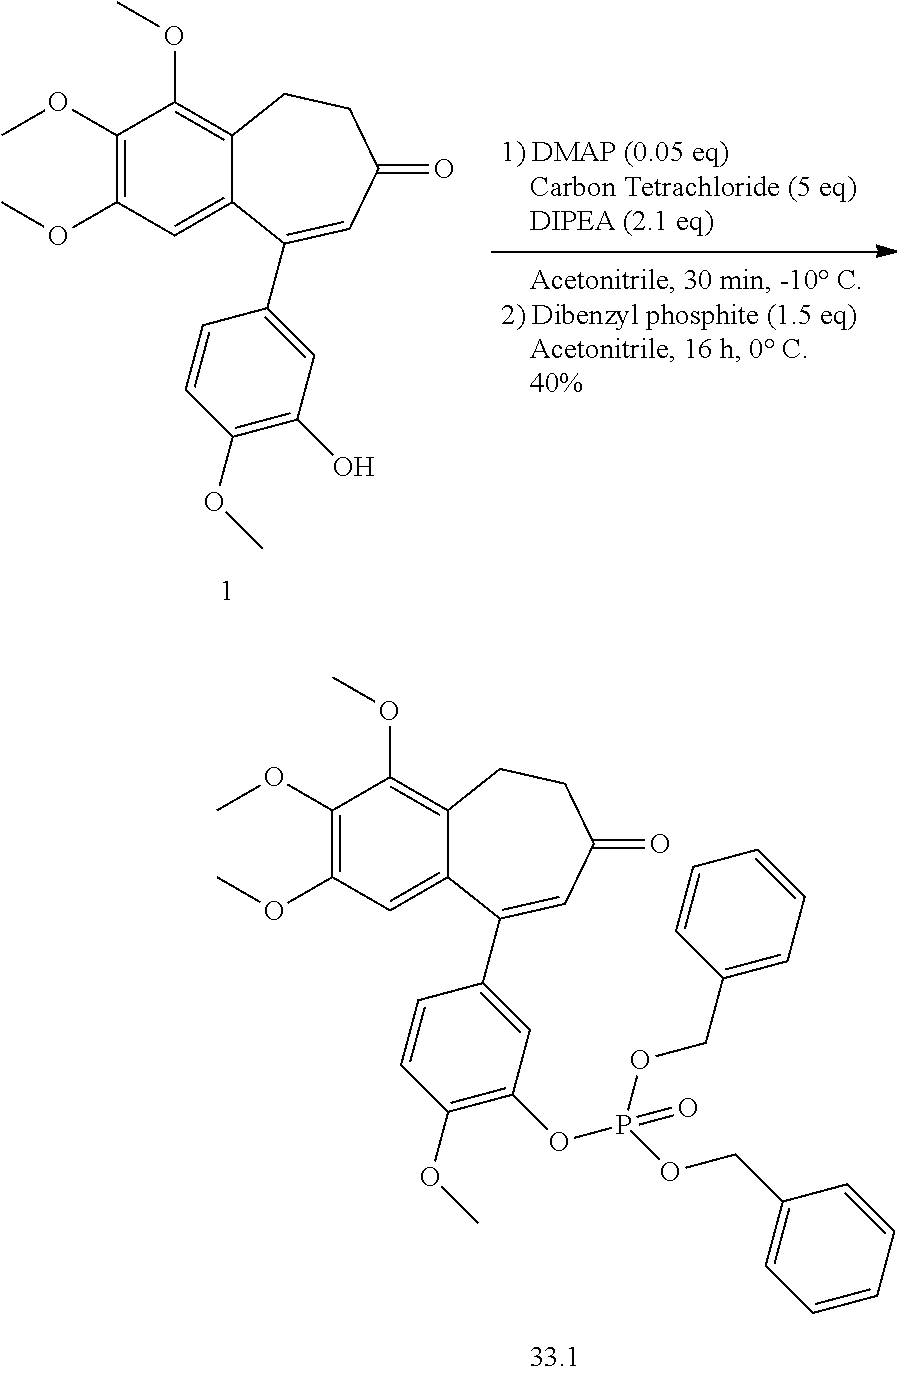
C1(OC)=C(OC)C=C2C(=C1OC)CCC(=O)C=C2C1=CC(O)=C(OC)C=C1.C1(OC)=C(OC)C=C2C(=C1OC)CCC(=O)C=C2C1=CC(OP(OCC2=CC=CC=C2)(OCC2=CC=CC=C2)=O)=C(OC)C=C1
